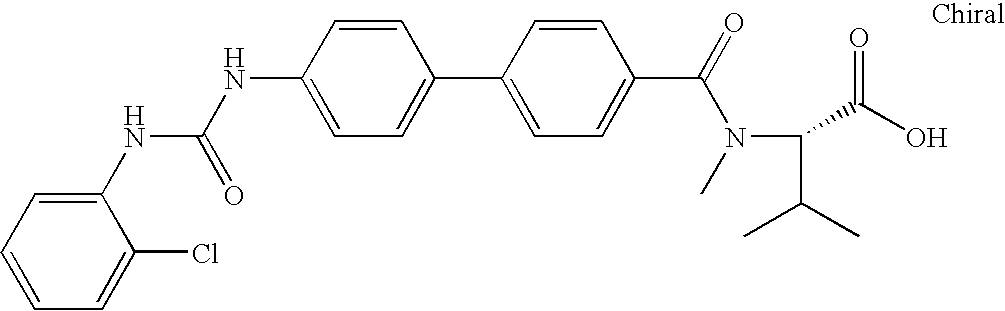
C1=C(NC(=O)NC2=CC=CC=C2Cl)C=CC(C2=CC=C(C(N(C(C(C)C)C(O)=O)C)=O)C=C2)=C1
